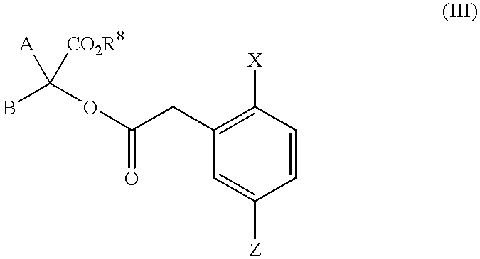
C1=CC([X])=C(CC(=O)OC(B)([CO2R8])[A])C=C1[Z]
